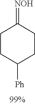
C1CC(=[NOH])CCC1[Ph]
